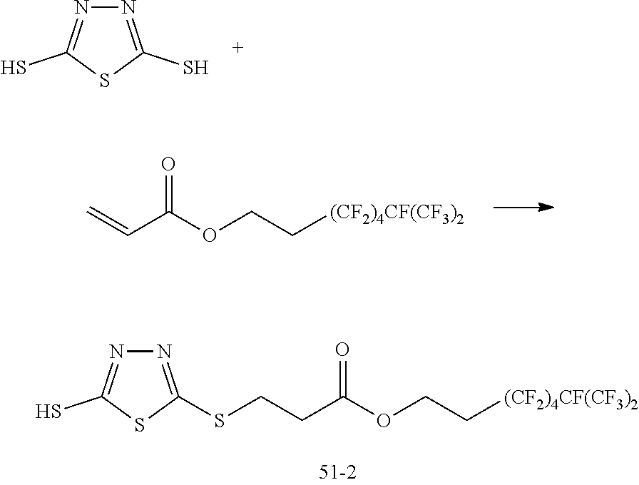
C(CC(OCC[(CF2)4CF(CF3)2])=O)SC1=NN=C(S)S1.N1=C(S)SC(S)=N1.C=CC(OCC[(CF2)4CF(CF3)2])=O
